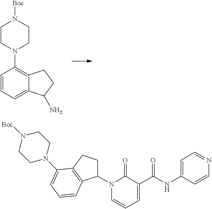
C1=CC=C2C(=C1N1CCN([Boc])CC1)CCC2N.N1=CC=C(NC(C2=CC=CN(C3CCC4=C3C=CC=C4N3CCN([Boc])CC3)C2=O)=O)C=C1
